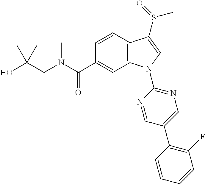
C(CN(C)C(C1=CC2=C(C=C1)C(S(=O)C)=CN2C1=NC=C(C2=C(F)C=CC=C2)C=N1)=O)(O)(C)C
